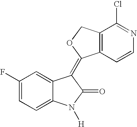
C1(F)=CC=C2C(=C1)C(=C1C3=C(C(Cl)=NC=C3)CO1)C(=O)N2[H]
